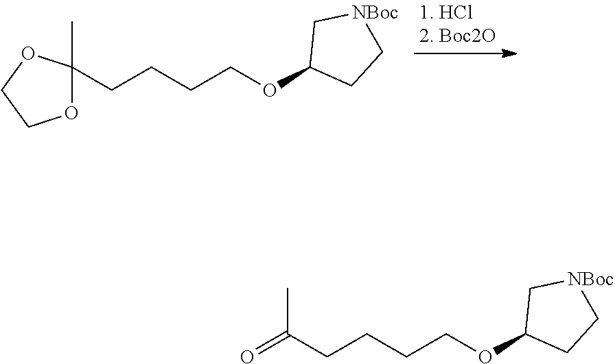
O1C(CCCCOC2CC[NBoc]C2)(C)OCC1.C(CCCOC1CC[NBoc]C1)C(=O)C
